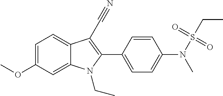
C1=C(OC)C=C2C(=C1)C(C#N)=C(C1=CC=C(N(S(CC)(=O)=O)C)C=C1)N2CC
